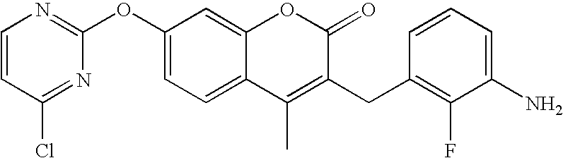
C1(OC2=NC=CC(Cl)=N2)=CC=C2C(=C1)OC(=O)C(CC1=C(F)C(N)=CC=C1)=C2C
